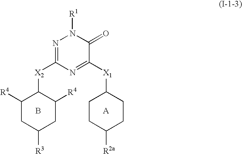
B.C1([R4])CC([R3])CC([R4])C1[X2]C1=NN([R1])C(=O)C([X1]C2CCC([R2a])CC2)=N1
